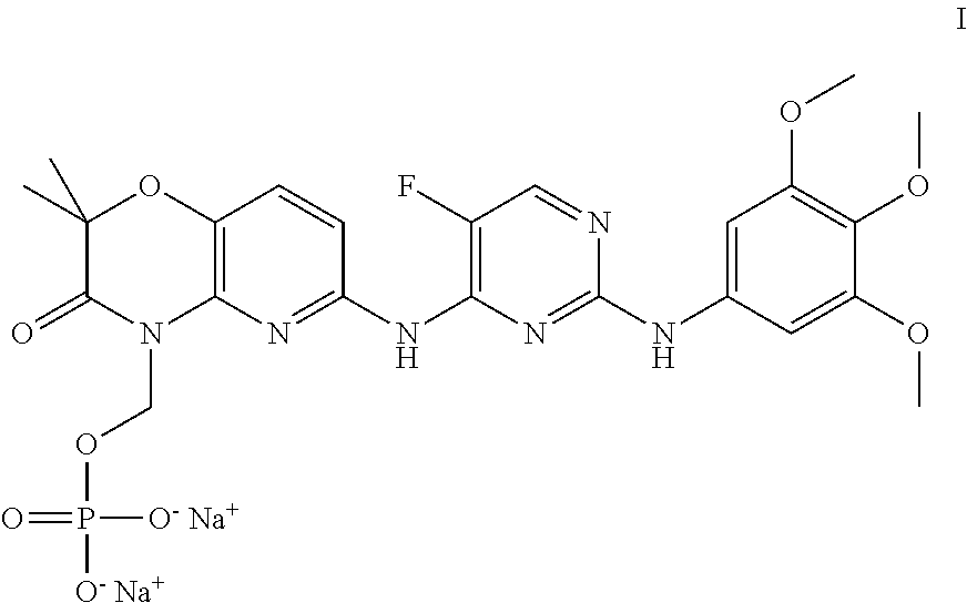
C12=C(N=C(NC3=C(F)C=NC(NC4=CC(OC)=C(OC)C(OC)=C4)=N3)C=C1)N(COP(=O)([O- Na+])[O- Na+])C(=O)C(C)(C)O2
